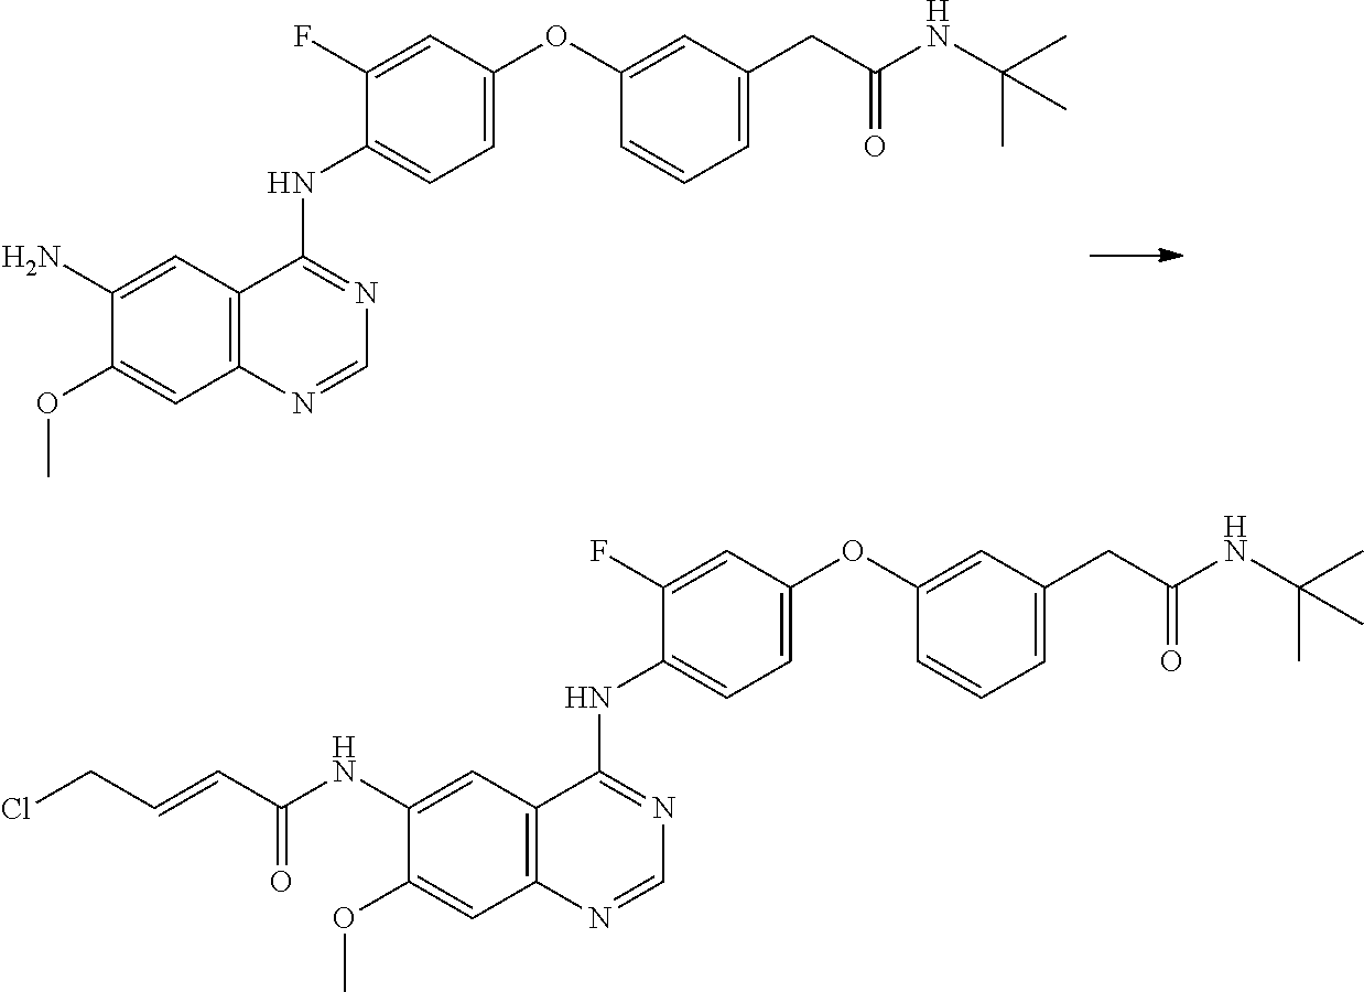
C1=C(OC2=CC(CC(NC(C)(C)C)=O)=CC=C2)C=C(F)C(NC2=NC=NC3=C2C=C(N)C(OC)=C3)=C1.C1=C(OC2=CC(CC(NC(C)(C)C)=O)=CC=C2)C=C(F)C(NC2=NC=NC3=C2C=C(NC(C=CCCl)=O)C(OC)=C3)=C1
